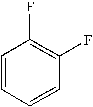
C1=CC=CC(F)=C1F
